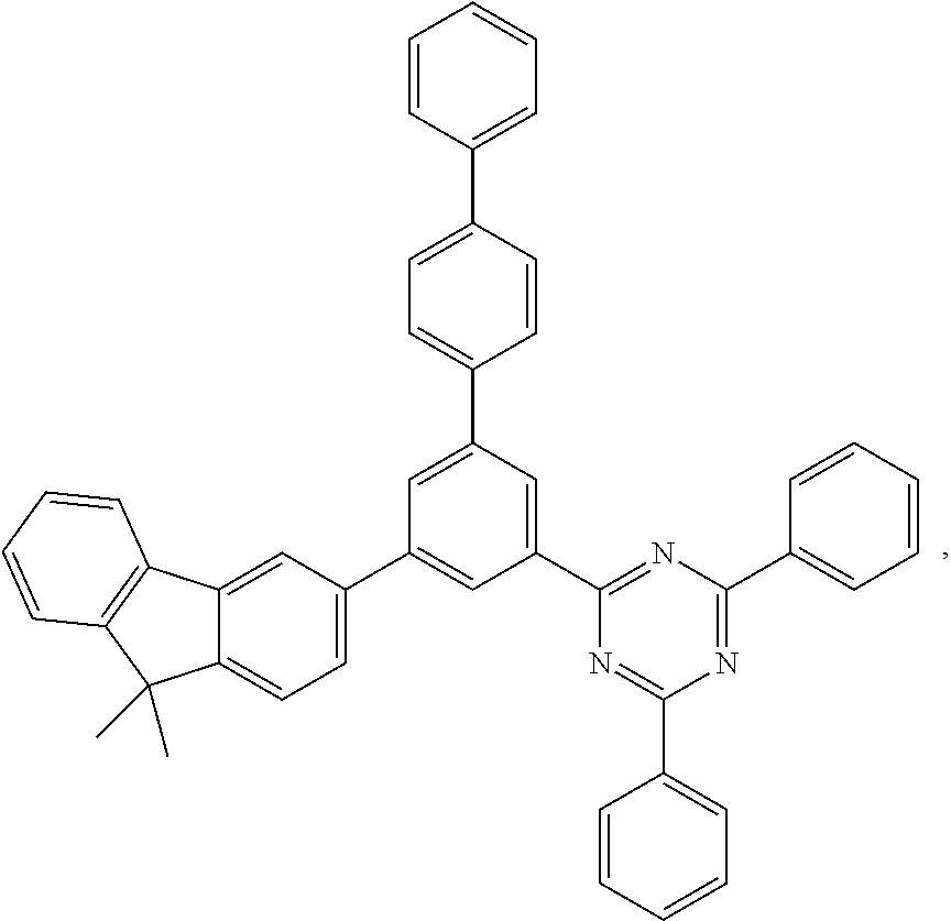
C1(C2=CC(C3=CC=C(C4=CC=CC=C4)C=C3)=CC(C3=CC=C4C(=C3)C3=C(C4(C)C)C=CC=C3)=C2)=NC(C2=CC=CC=C2)=NC(C2=CC=CC=C2)=N1
